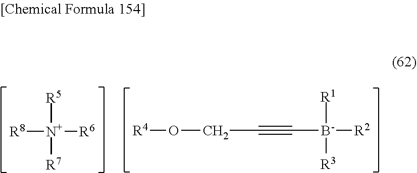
[R8][N+]([R5])([R7])[R6].C(#C[B-]([R1])([R3])[R2])CO[R4]
